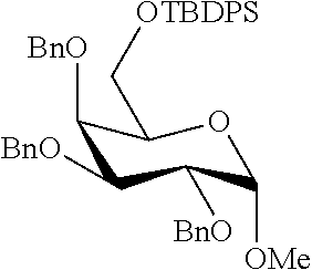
C1([BnO])C([BnO])C([BnO])C([OMe])OC1C[OTBDPS]
